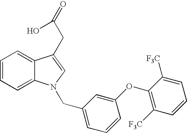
C1=CC=C2C(=C1)C(CC(=O)O)=CN2CC1=CC=CC(OC2=C([F3C])C=CC=C2[F3C])=C1
